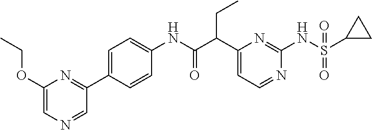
C1(C(C(NC2=CC=C(C3=NC(OCC)=CN=C3)C=C2)=O)CC)=CC=NC(NS(C2CC2)(=O)=O)=N1
